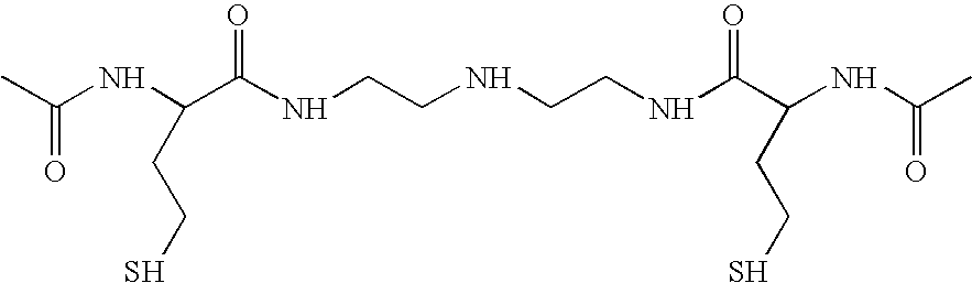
CC(NC(CCS)C(NCCNCCNC(C(CCS)NC(C)=O)=O)=O)=O
